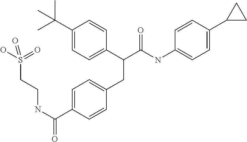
C1=C(C(NCCS(O)(=O)=O)=O)C=CC(CC(C2=CC=C(C(C)(C)C)C=C2)C(NC2=CC=C(C3CC3)C=C2)=O)=C1
